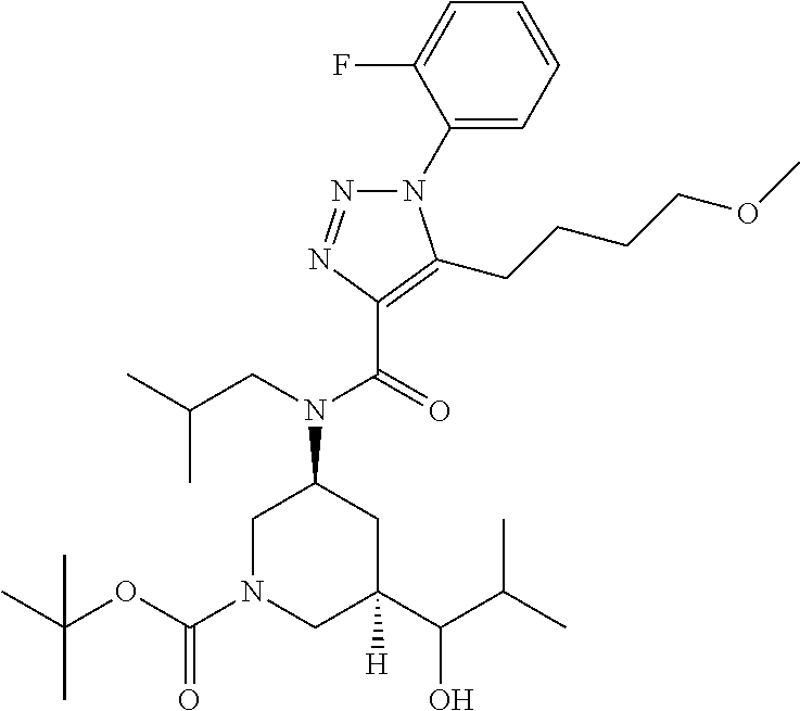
N1(C2=CC=CC=C2F)N=NC(C(=O)N(CC(C)C)C2CN(C(OC(C)(C)C)=O)CC(C(C(C)C)O)([H])C2)=C1CCCCOC
